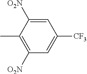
C1([O2N])=C(C)C([O2N])=CC([CF3])=C1
